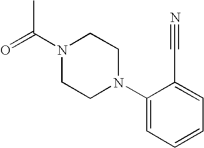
O=C(N1CCN(C2=CC=CC=C2C#N)CC1)C
